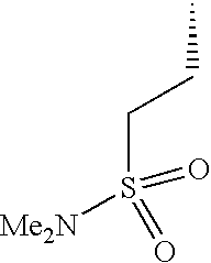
CCCS([Me2N])(=O)=O
